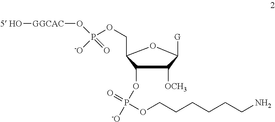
C1(OP([-O])(=O)OCCCCCCN)C([OCH3])C([G])OC1COP([-O])(=O)O[GGCAC][5 HO]
